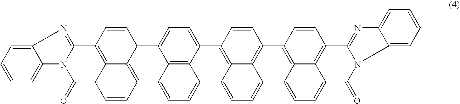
C12=CC=C3C4=C1C(=CC=C4C1C4=C3C=CC3C4=C(C=C1)C1=NC4=CC=CC=C4N1C3=O)C1=C3C2=CC=C2C3=C(C=C1)C1=C3C2=CC=C2C3=C(C=C1)C1=NC3=CC=CC=C3N1C2=O
